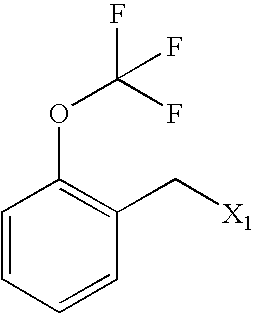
C1=CC=CC(C[X1])=C1OC(F)(F)F
